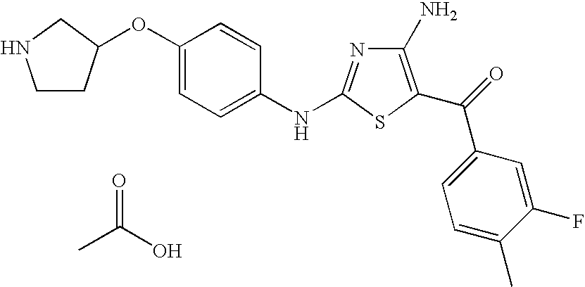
C1(N)=C(C(=O)C2=CC=C(C)C(F)=C2)SC(NC2=CC=C(OC3CCNC3)C=C2)=N1.O=C(O)C
